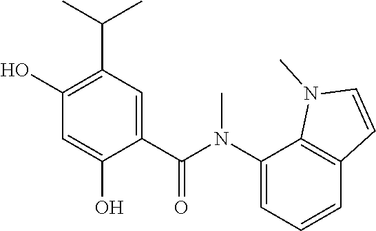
C1(C(N(C2=CC=CC3=C2N(C)C=C3)C)=O)=CC(C(C)C)=C(O)C=C1O
